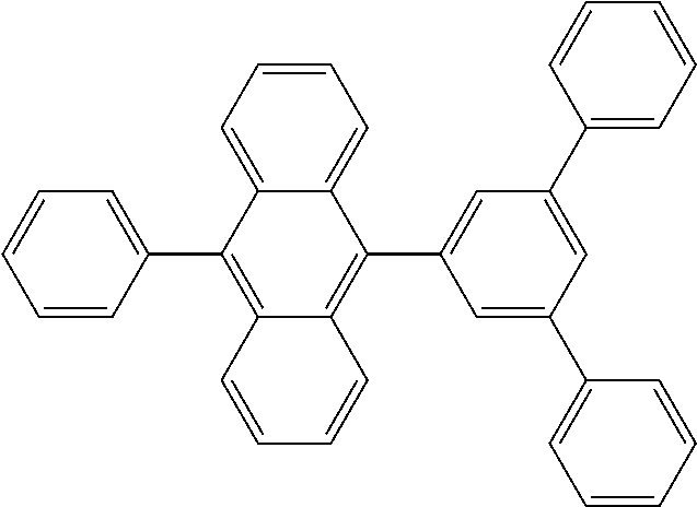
C1=CC2=C(C3=CC=CC=C3)C3=CC=CC=C3C(C3=CC(C4=CC=CC=C4)=CC(C4=CC=CC=C4)=C3)=C2C=C1
